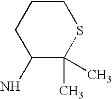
C1(N)C(C)(C)SCCC1
